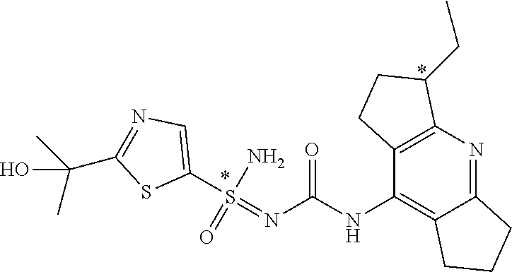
C1(S(=NC(NC2=C3C(=NC4=C2CCC4CC)CCC3)=O)(N)=O)=CN=C(C(C)(C)O)S1
